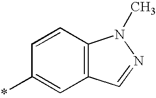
C1(*)=CC2=C(C=C1)N(C)N=C2
